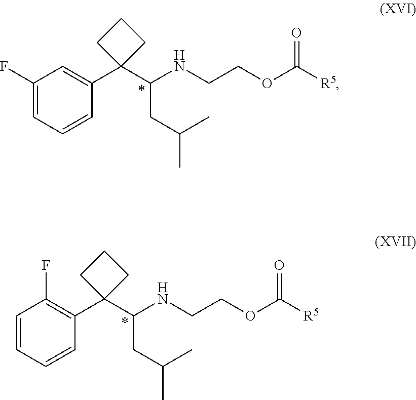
C1(F)=CC=CC(C2(C(NCCOC([R5])=O)CC(C)C)CCC2)=C1.C1=CC=CC(C2(C(NCCOC([R5])=O)CC(C)C)CCC2)=C1F
